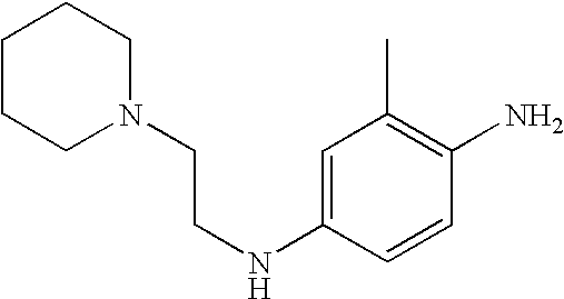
C1CCN(CCNC2=CC(C)=C(N)C=C2)CC1
